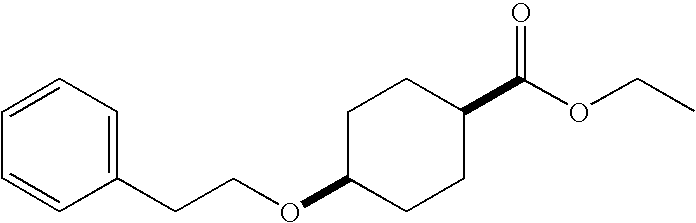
C(OC1CCC(C(OCC)=O)CC1)CC1=CC=CC=C1
